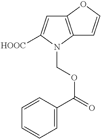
C12=C(N(COC(=O)C3=CC=CC=C3)C([HOOC])=C1)C=CO2
